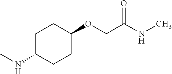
C1(OCC(=O)NC)CCC(NC)CC1
